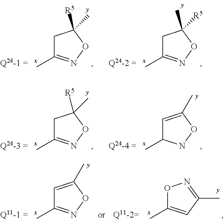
C1C(C)=NOC1([R5])C.C1C(C)=NOC1(C)[R5].C1C(C)=NOC1([R5])C.C1=C(C)ONC1C.O1C(C)=CC(C)=N1.C1=C(C)ON=C1C
